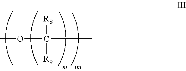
COC(C)([R8])[R9]
